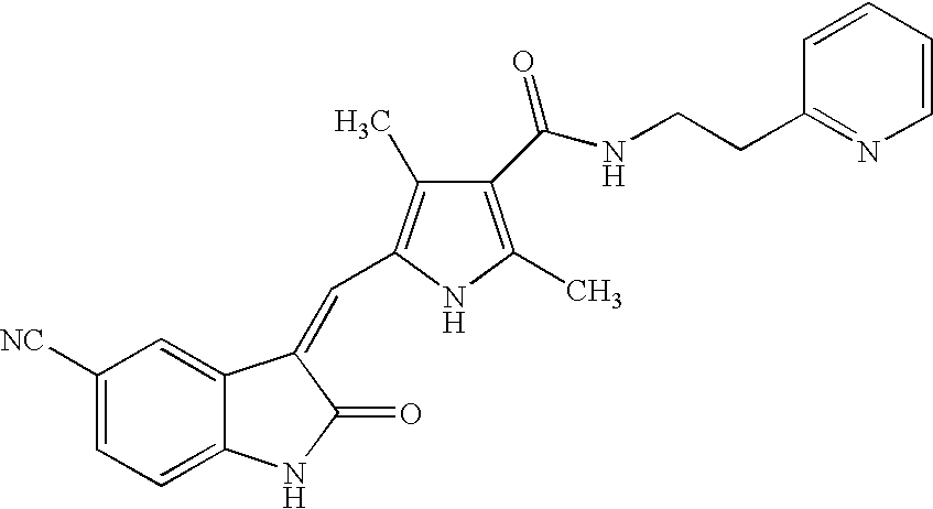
C1([NC])=CC=C2C(=C1)C(=CC1=C(C)C(C(NCCC3=NC=CC=C3)=O)=C(C)N1)C(=O)N2
